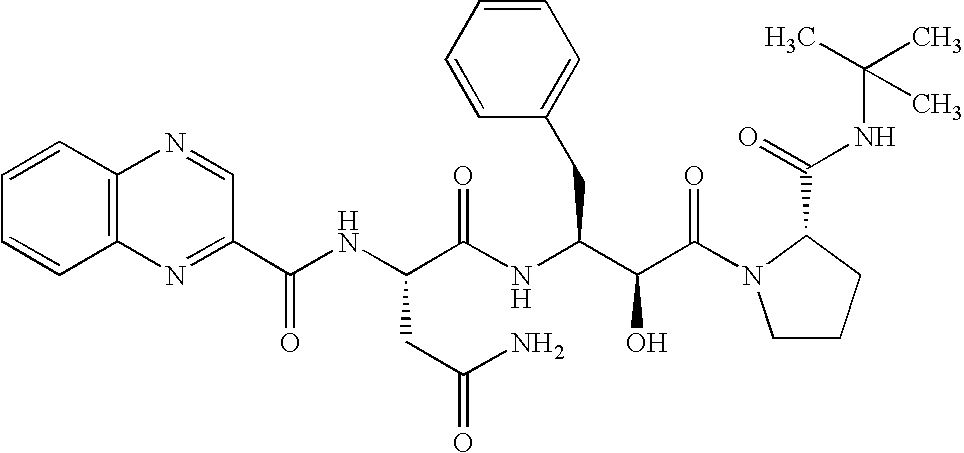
C12=C(C=CC=C1)N=CC(C(NC(C(NC(C(C(=O)N1CCCC1C(NC(C)(C)C)=O)O)CC1=CC=CC=C1)=O)CC(N)=O)=O)=N2
